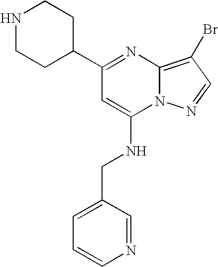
C1(C2CCNCC2)=NC2=C(Br)C=NN2C(NCC2=CC=CN=C2)=C1
